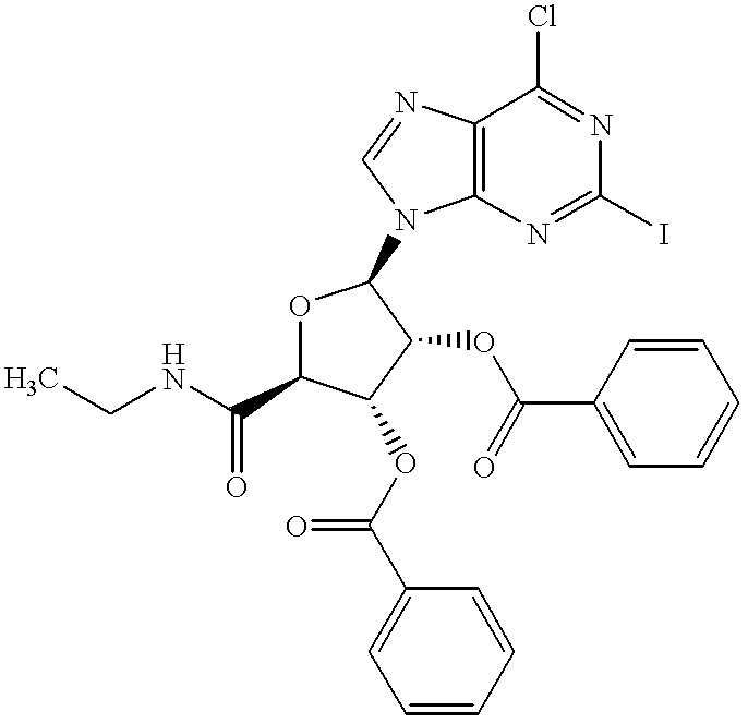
C12=C(N=C(I)N=C1Cl)N(C1OC(C(NCC)=O)C(OC(C3=CC=CC=C3)=O)C1OC(C1=CC=CC=C1)=O)C=N2
